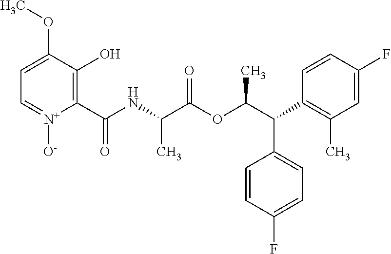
C1=C(OC)C(O)=C(C(NC(C(OC(C(C2=C(C)C=C(F)C=C2)C2=CC=C(F)C=C2)C)=O)C)=O)[N+]([O-])=C1
